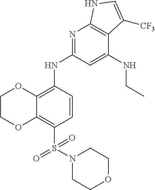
C12=C(S(=O)(=O)N3CCOCC3)C=CC(NC3=NC4=C(C(NCC)=C3)C([CF3])=CN4)=C1OCCO2
